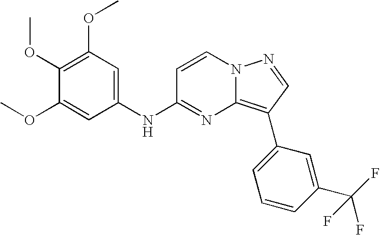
C1(OC)=C(OC)C=C(NC2=NC3=C(C4=CC=CC(C(F)(F)F)=C4)C=NN3C=C2)C=C1OC
